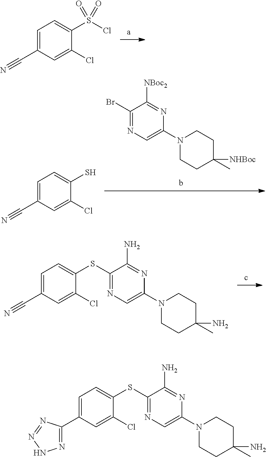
C1=C(C#N)C=C(Cl)C(S(Cl)(=O)=O)=C1.C1(SC2=CC=C(C#N)C=C2Cl)=NC=C(N2CCC(C)(N)CC2)N=C1N.C1(Br)=NC=C(N2CCC(C)([NHBoc])CC2)N=C1[NBoc2].C1=C(C#N)C=C(Cl)C(S)=C1.C1(SC2=CC=C(C3=NNN=N3)C=C2Cl)=NC=C(N2CCC(C)(N)CC2)N=C1N
